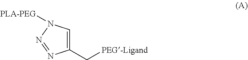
C1(C[PEG-Ligand])=CN([PLA-PEG])N=N1
